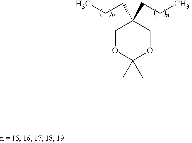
C1(C)(C)OCC(CCC)(CCC)CO1
